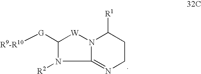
C12=NCCC([R1])N1[W]C([G][R9-R10])N2[R2]
